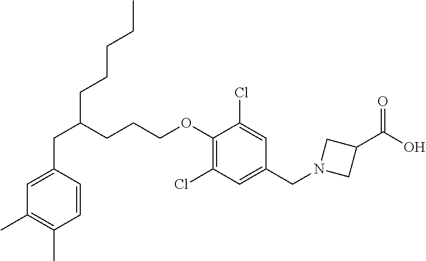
C(C1=CC(C)=C(C)C=C1)C(CCCOC1=C(Cl)C=C(CN2CC(C(O)=O)C2)C=C1Cl)CCCCC
